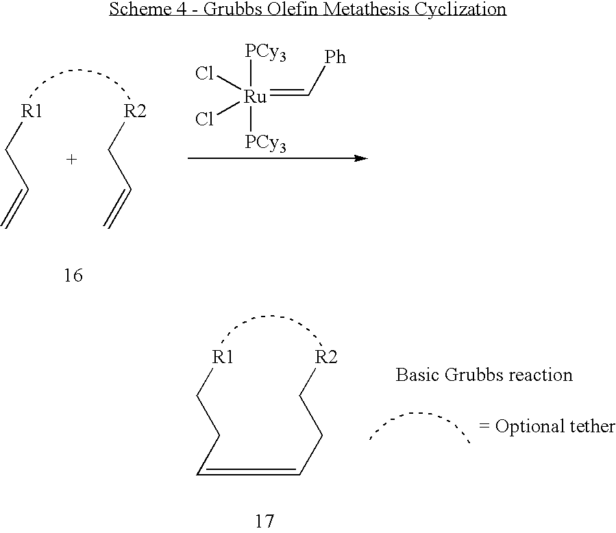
[Ru]([PCy3])([PCy3])(=C[Ph])(Cl)Cl.[R1]CC=C.[R2]CC=C.[R1]CCC=CCC[R2]
